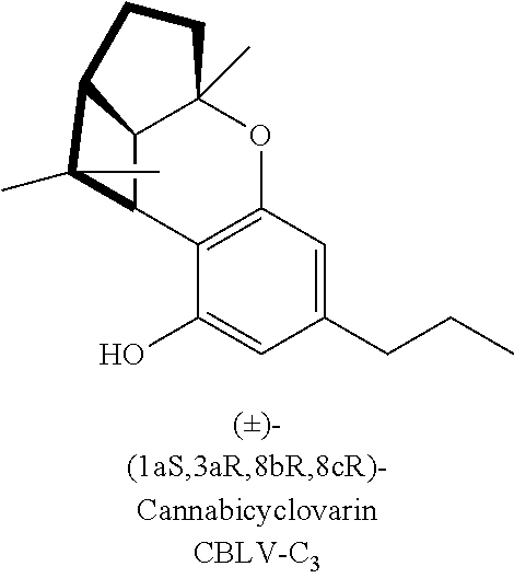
C12C3C4=C(OC1(C)CCC2C3(C)C)C=C(CCC)C=C4O
